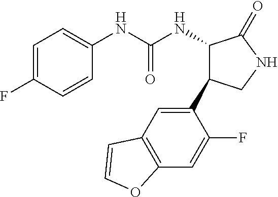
C1=CC(F)=CC=C1NC(NC1C(C2=CC3=C(C=C2F)OC=C3)CNC1=O)=O
